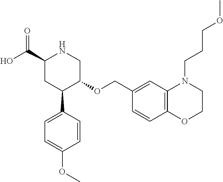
C1(C(O)=O)CC(C2=CC=C(OC)C=C2)C(OCC2=CC3=C(C=C2)OCCN3CCCOC)CN1
